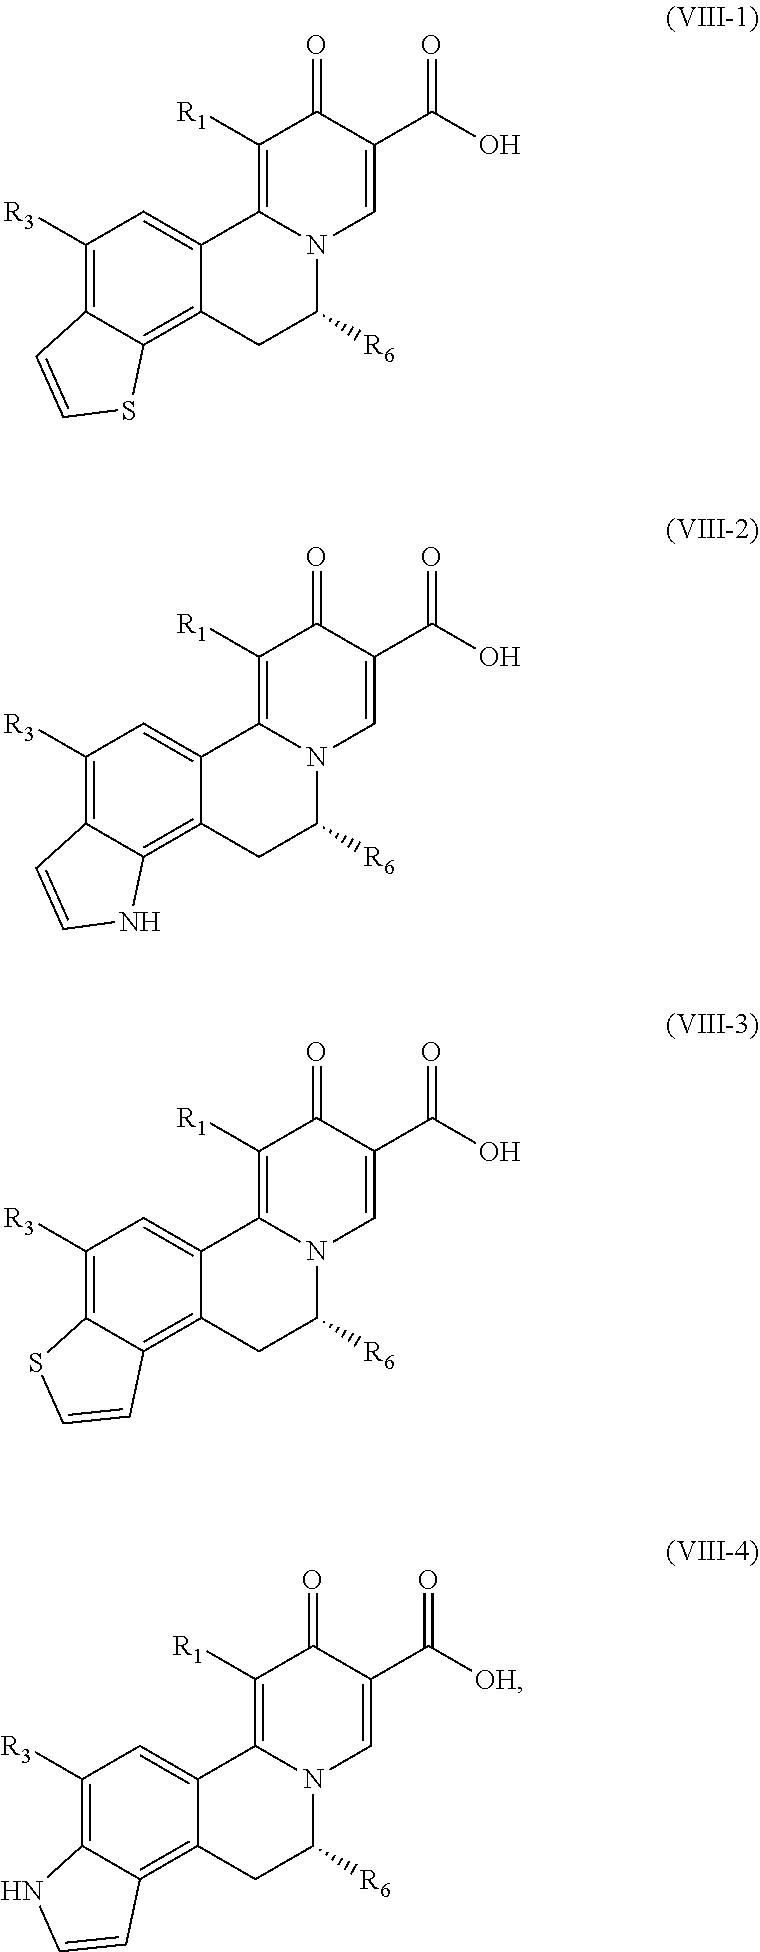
C1([R3])=C2C(=C3C(=C1)C1=C([R1])C(=O)C(C(O)=O)=CN1C([R6])C3)SC=C2.C1([R3])=C2C(=C3C(=C1)C1=C([R1])C(=O)C(C(O)=O)=CN1C([R6])C3)NC=C2.C1([R3])=C2C(=C3C(=C1)C1=C([R1])C(=O)C(C(O)=O)=CN1C([R6])C3)C=CS2.C1([R3])=C2C(=C3C(=C1)C1=C([R1])C(=O)C(C([OH])=O)=CN1C([R6])C3)C=CN2
